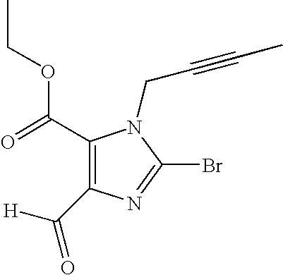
C1(C(=O)OCC)=C(C([H])=O)N=C(Br)N1CC#CC
